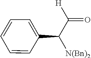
C1(C(C([H])=O)[N(Bn)2])=CC=CC=C1
